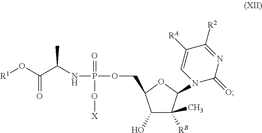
N(C(C(O[R1])=O)C)P(=O)(O[X])OCC1C(O)C([RB])(C)C(N2C(=O)N=C([R2])C([RA])=C2)O1
